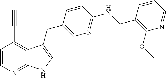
C1=CN=C2C(=C1C#C)C(CC1=CN=C(NCC3=C(OC)N=CC=C3)C=C1)=CN2
